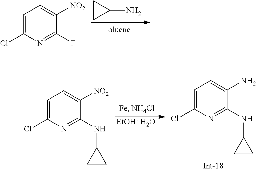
C1=C(Cl)N=C(F)C([NO2])=C1.C1(N)CC1.[EtOH: H2O].C1=C(Cl)N=C(NC2CC2)C([NO2])=C1.C1=C(Cl)N=C(NC2CC2)C(N)=C1
